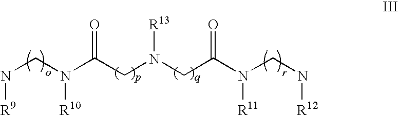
N(CN(C(CN(CC(N(CN[R12])[R11])=O)[R13])=O)[R10])[R9]
